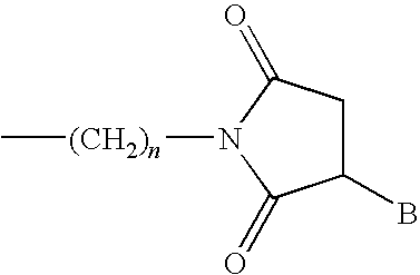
C1(B)CC(=O)N([(CH2)n]C)C1=O
